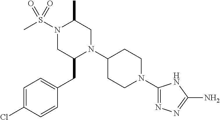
C1=C(Cl)C=CC(CC2N(C3CCN(C4=NN=C(N)N4)CC3)CC(C)N(S(C)(=O)=O)C2)=C1
